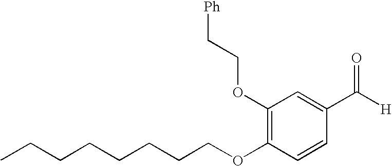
C(CCCCCCOC1=C(OCC[Ph])C=C(C([H])=O)C=C1)C
